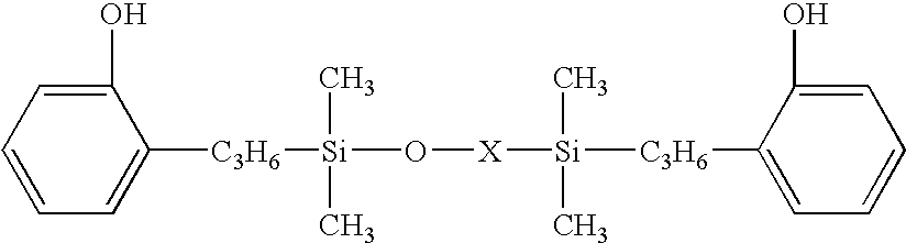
C1(O)=CC=CC=C1[C3H6][Si](O[X][Si]([C3H6]C1=CC=CC=C1O)(C)C)(C)C
